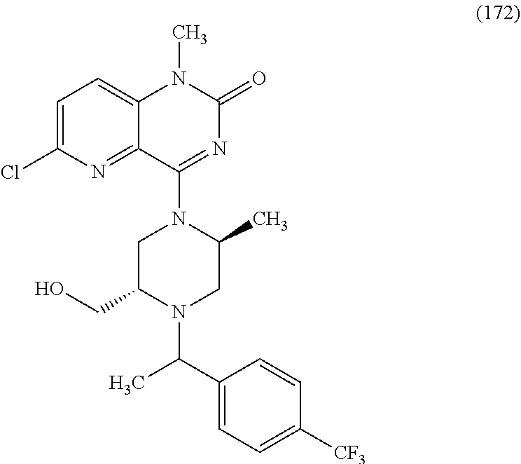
C1=C(C(C)N2C(CO)CN(C3=NC(=O)N(C)C4=CC=C(Cl)N=C43)C(C)C2)C=CC([CF3])=C1
